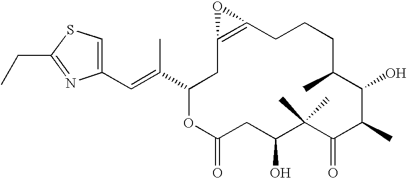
C1(C=C(C2OC(=O)CC(O)C(C)(C)C(=O)C(C)C(O)C(C)CCCC3=C(C2)O3)C)=CSC(CC)=N1
